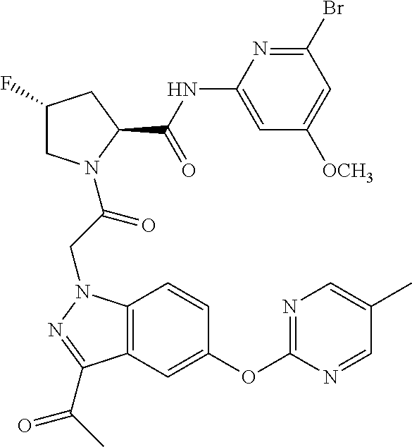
C1(F)CN(C(CN2C3=C(C=C(OC4=NC=C(C)C=N4)C=C3)C(C(C)=O)=N2)=O)C(C(NC2=CC([OCH3])=CC(Br)=N2)=O)C1
